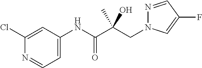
C1(Cl)=CC(NC(C(CN2N=CC(F)=C2)(O)C)=O)=CC=N1
